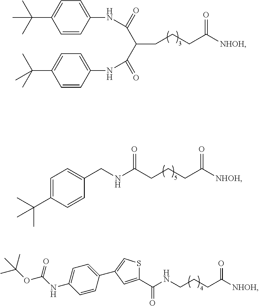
C1=CC(NC(=O)C(C(NC2=CC=C(C(C)(C)C)C=C2)=O)CCCC([NHOH])=O)=CC=C1C(C)(C)C.C(CCC([NHOH])=O)C(NCC1=CC=C(C(C)(C)C)C=C1)=O.C(CCC([NHOH])=O)NC(C1=CC(C2=CC=C(NC(=O)OC(C)(C)C)C=C2)=CS1)=O
